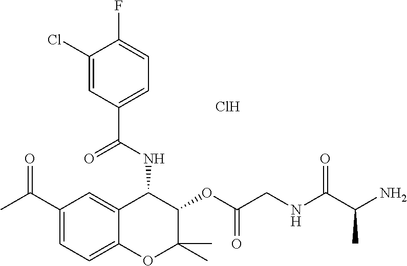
C1(Cl)=CC(C(NC2C3=CC(C(=O)C)=CC=C3OC(C)(C)C2OC(CNC(C(N)C)=O)=O)=O)=CC=C1F.Cl
